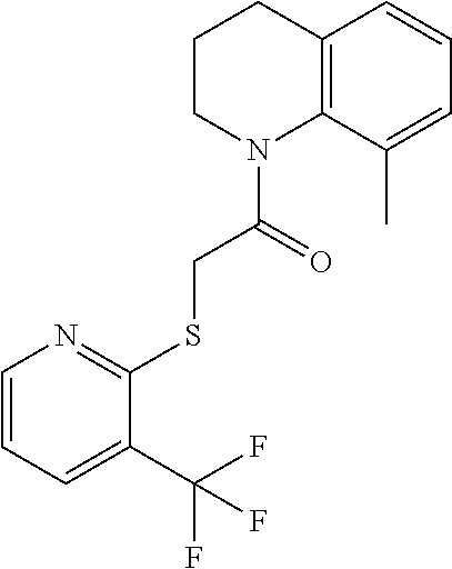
C1CN(C(=O)CSC2=NC=CC=C2C(F)(F)F)C2=C(C1)C=CC=C2C
